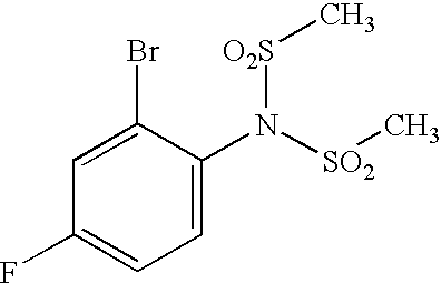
C1(Br)=CC(F)=CC=C1N([SO2]C)[O2S]C
